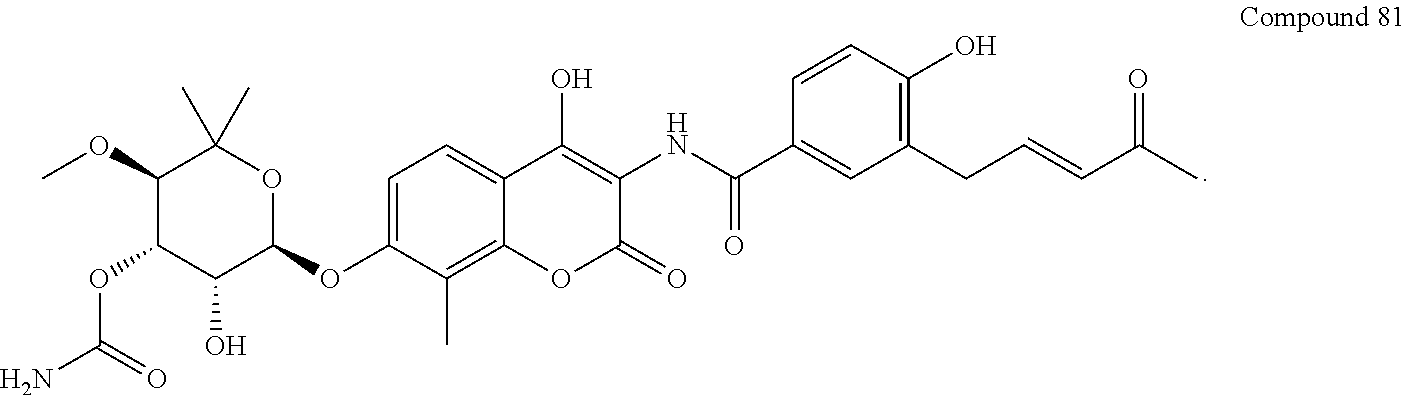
C1=C(OC2OC(C)(C)C(OC)C(OC(N)=O)C2O)C(C)=C2C(=C1)C(O)=C(NC(C1=CC(CC=CC(C)=O)=C(O)C=C1)=O)C(=O)O2
